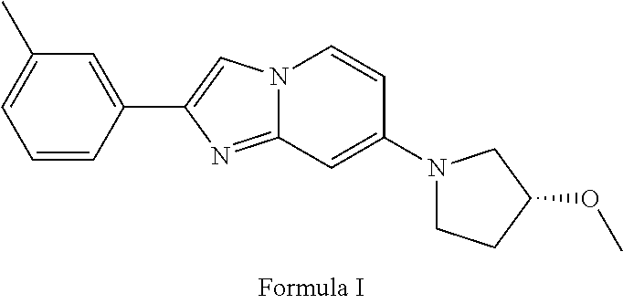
N12C(=NC(C3=CC(C)=CC=C3)=C1)C=C(N1CCC(OC)C1)C=C2
